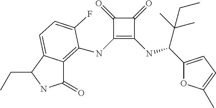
C1(NC2=C3C(=O)NC(CC)C3=CC=C2F)=C(NC(C(C)(C)CC)C2=CC=C(C)O2)C(=O)C1=O
